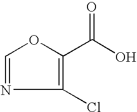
C1=NC(Cl)=C(C(=O)O)O1
